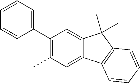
C1(C2=CC=CC=C2)=C(C)C=C2C(=C1)C(C)(C)C1=C2C=CC=C1
